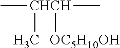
C[CHCH](C)([OC5H10OH])C
